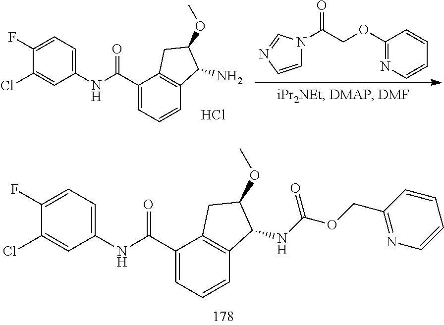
C1=C(F)C(Cl)=CC(NC(C2=CC=CC3=C2CC(OC)C3NC(OCC2=NC=CC=C2)=O)=O)=C1.C1=CC=CC(OCC(=O)N2C=CN=C2)=N1.C1=C(F)C(Cl)=CC(NC(C2=CC=CC3=C2CC(OC)C3N)=O)=C1.Cl
